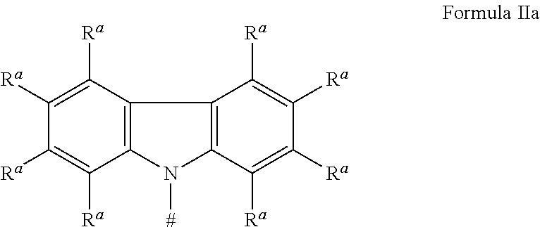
C1([Ra])=C([Ra])C2=C(C([Ra])=C1[Ra])N([#])C1=C2C([Ra])=C([Ra])C([Ra])=C1[Ra]
